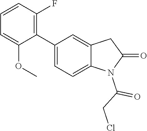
C1(C2=C(F)C=CC=C2OC)=CC=C2C(=C1)CC(=O)N2C(CCl)=O
